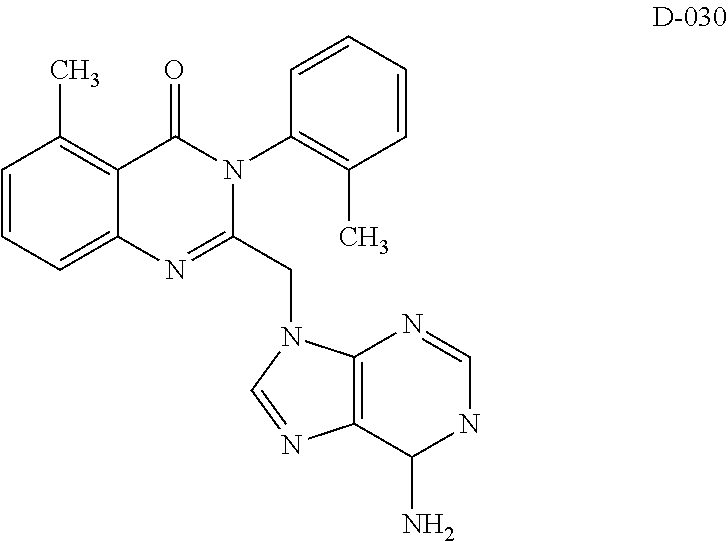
C1=CC=C2C(=C1C)C(=O)N(C1=C(C)C=CC=C1)C(CN1C3=C(C(N)NC=N3)N=C1)=N2
